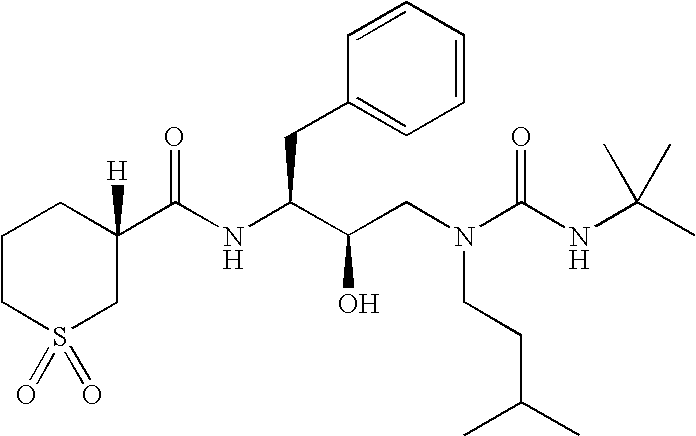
C1=CC=CC(CC(NC(C2([H])CCCS(=O)(=O)C2)=O)C(CN(C(=O)NC(C)(C)C)CCC(C)C)O)=C1
